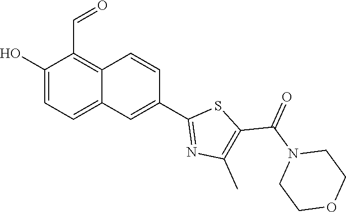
C1(O)=CC=C2C(=C1C=O)C=CC(C1=NC(C)=C(C(N3CCOCC3)=O)S1)=C2
